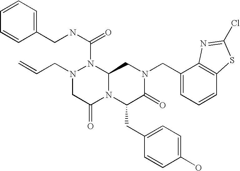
N1(CC=C)CC(=O)N2C(N1C(NCC1=CC=CC=C1)=O)CN(CC1=CC=CC3=C1N=C(Cl)S3)C(=O)C2CC1=CC=C(O)C=C1
